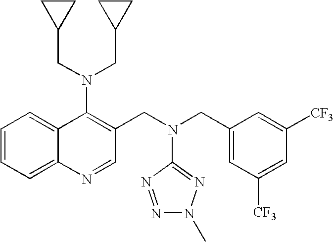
C1=CC=C2C(=C1)C(N(CC1CC1)CC1CC1)=C(CN(CC1=CC([CF3])=CC([CF3])=C1)C1=NN(C)N=N1)C=N2
